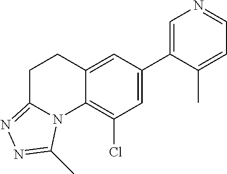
N1=CC=C(C)C(C2=CC(Cl)=C3C(=C2)CCC2=NN=C(C)N32)=C1
